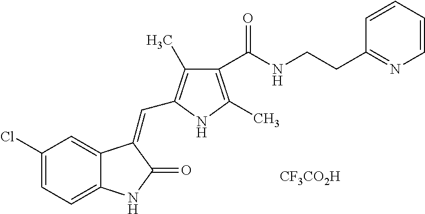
C1(Cl)=CC=C2C(=C1)C(=CC1=C(C)C(C(NCCC3=NC=CC=C3)=O)=C(C)N1)C(=O)N2.[CF3CO2H]
